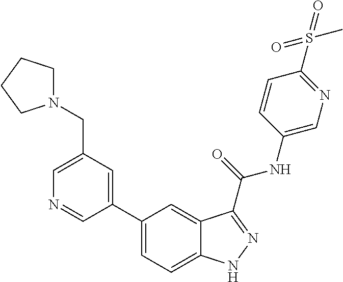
C1(CN2CCCC2)=CN=CC(C2=CC=C3C(=C2)C(C(NC2=CN=C(S(=O)(=O)C)C=C2)=O)=NN3)=C1
